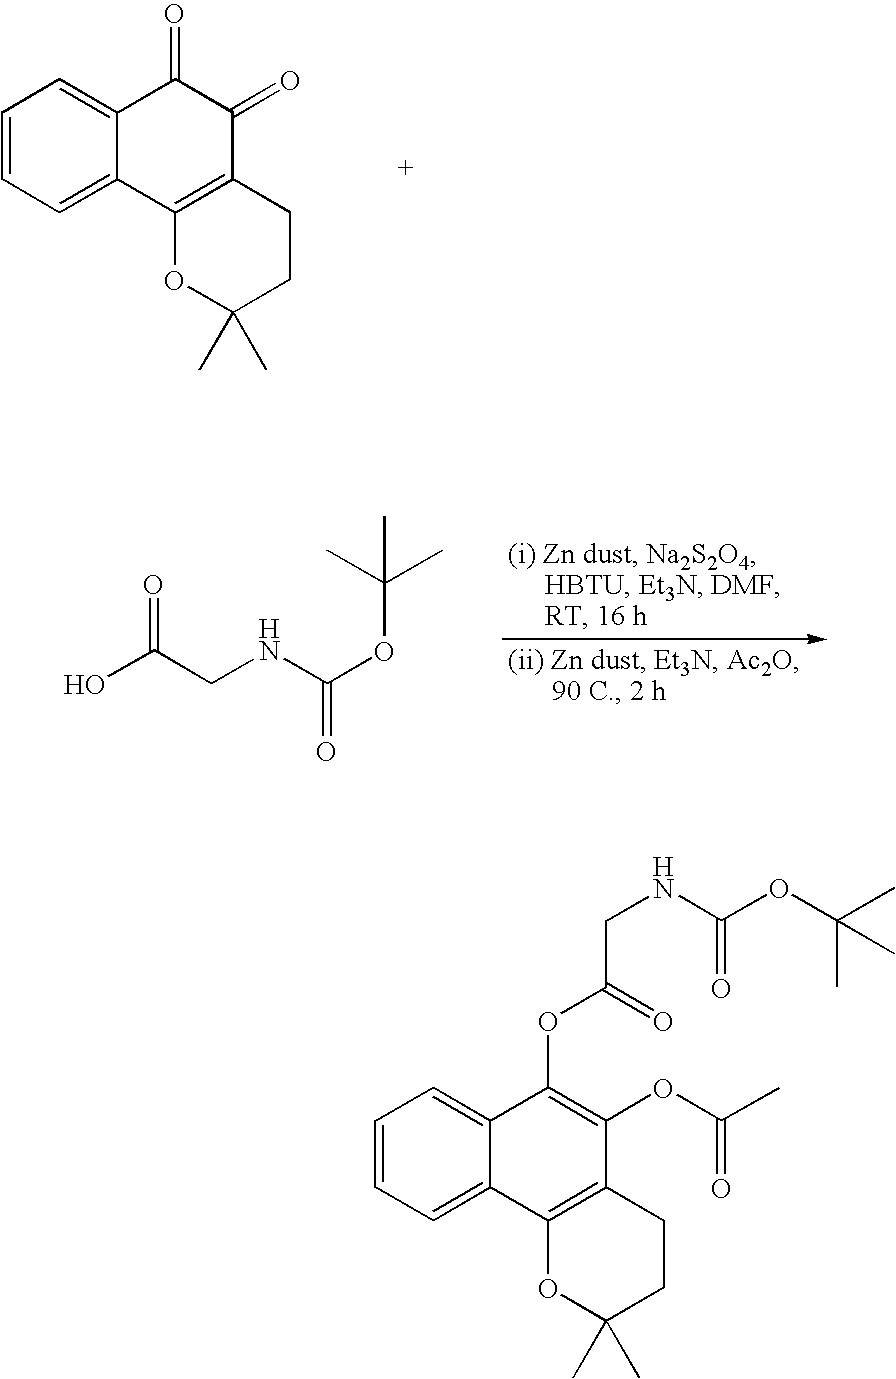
C1=CC=C2C(=C1)C(=O)C(=O)C1=C2OC(C)(C)CC1.OC(CNC(OC(C)(C)C)=O)=O.C1=CC=C2C(=C1)C(OC(CNC(=O)OC(C)(C)C)=O)=C(OC(=O)C)C1=C2OC(C)(C)CC1
